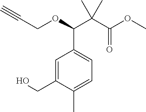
OCC1=CC(C(OCC#C)C(C(OC)=O)(C)C)=CC=C1C
